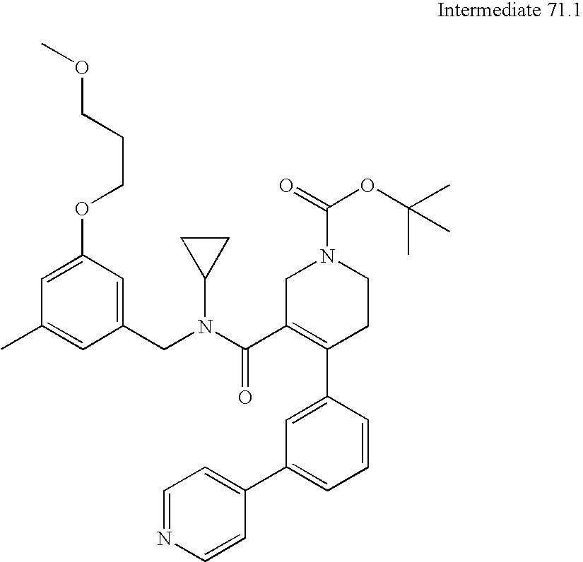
C1=C(OCCCOC)C=C(CN(C(C2=C(C3=CC(C4=CC=NC=C4)=CC=C3)CCN(C(OC(C)(C)C)=O)C2)=O)C2CC2)C=C1C
